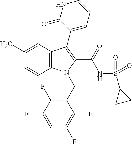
C12=C(C=C(C)C=C1)C(C1=CC=CNC1=O)=C(C(=O)NS(C1CC1)(=O)=O)N2CC1=C(F)C(F)=CC(F)=C1F
